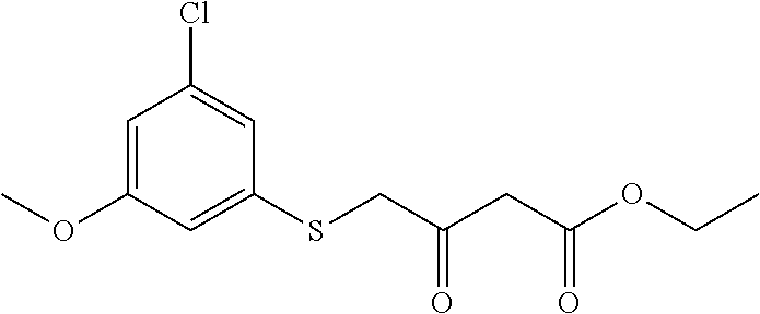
C1=C(OC)C=C(SCC(=O)CC(OCC)=O)C=C1Cl
